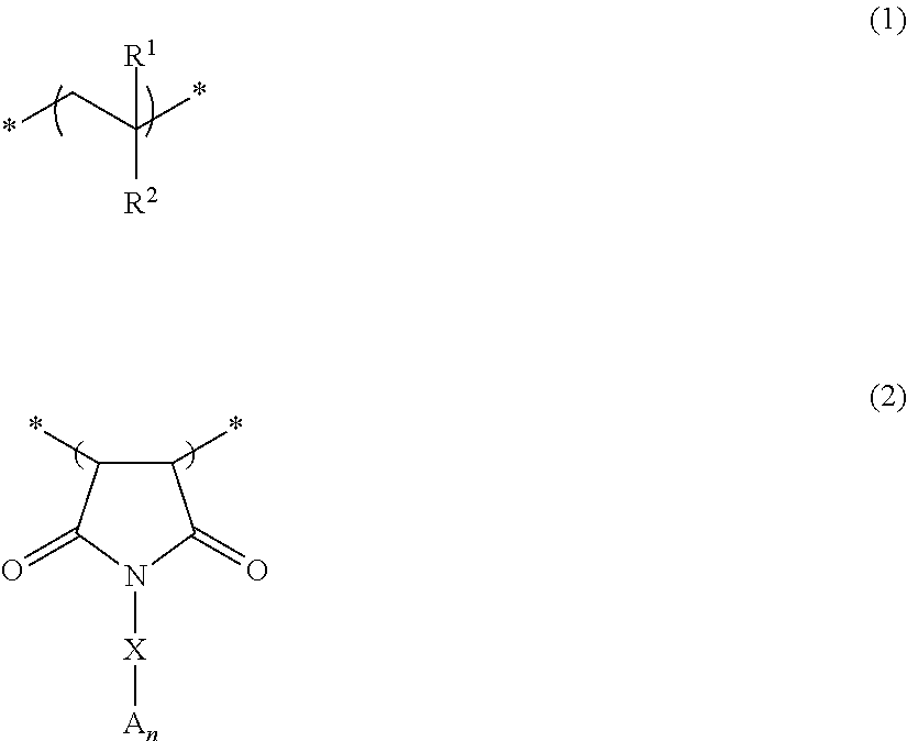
*CC(*)([R1])[R2].C1(*)C(*)C(=O)N([X][An])C1=O
